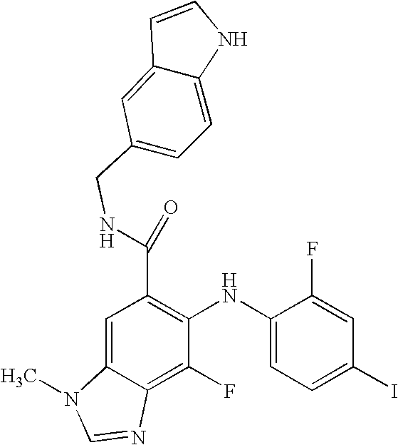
C(C1=C(NC2=CC=C(I)C=C2F)C(F)=C2C(=C1)N(C)C=N2)(=O)NCC1=CC=C2C(=C1)C=CN2
